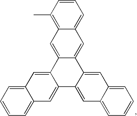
C1(C)=C2C(=CC=C1)C=C1C(=C2)C2=CC3=CC=CC=C3C=C2C2=CC3=CC=CC=C3C=C12
